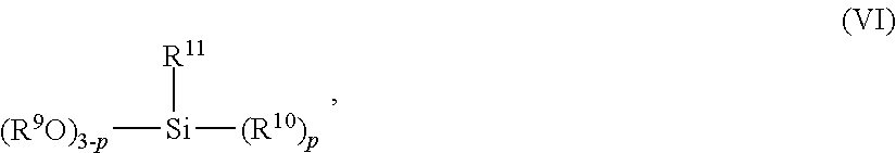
[(R9O)3-p][Si]([R11])[(R10)p]
